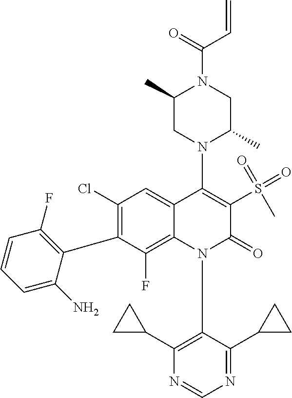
C1(Cl)=C(C2=C(F)C=CC=C2N)C(F)=C2C(=C1)C(N1C(C)CN(C(=O)C=C)C(C)C1)=C(S(C)(=O)=O)C(=O)N2C1=C(C2CC2)N=CN=C1C1CC1
